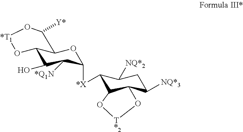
C12C(O)C([*Q1N])C([*X]C3C4C(C([NQ*3])CC3[NQ*2])O[T*2]O4)OC1C([Y*])O[*T1]O2
